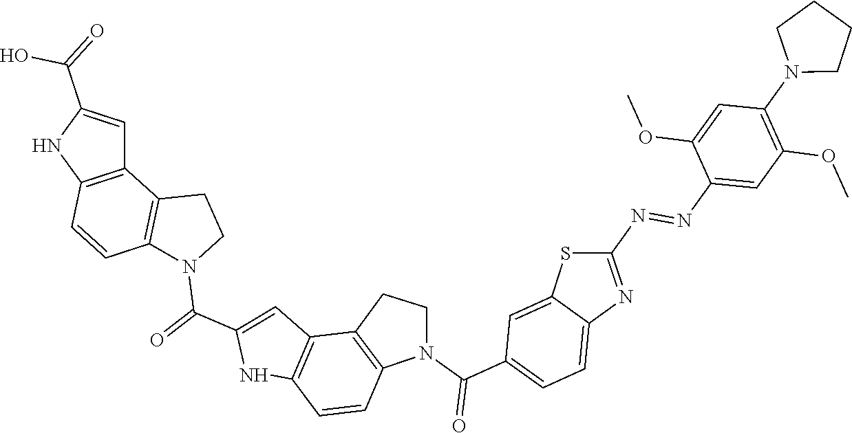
C12=C(NC(C(O)=O)=C1)C=CC1=C2CCN1C(=O)C1=CC2=C(N1)C=CC1=C2CCN1C(C1=CC=C2C(=C1)SC(N=NC1=CC(OC)=C(N3CCCC3)C=C1OC)=N2)=O
